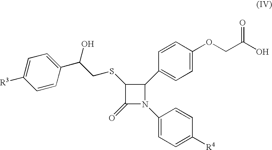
C1(SCC(C2=CC=C([R3])C=C2)O)C(=O)N(C2=CC=C([R4])C=C2)C1C1=CC=C(OCC(O)=O)C=C1
